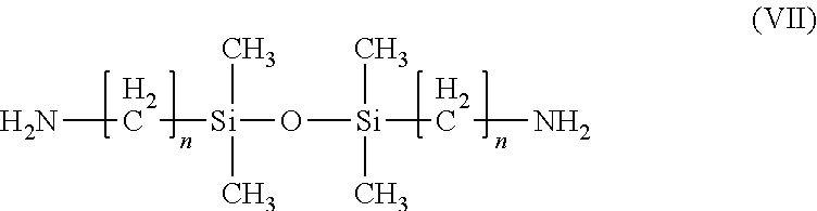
NC[Si](O[Si](CN)(C)C)(C)C
